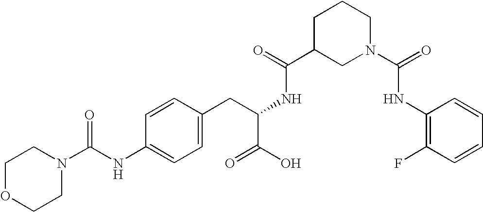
C1OCCN(C(NC2=CC=C(CC(NC(C3CN(C(=O)NC4=C(F)C=CC=C4)CCC3)=O)C(=O)O)C=C2)=O)C1
